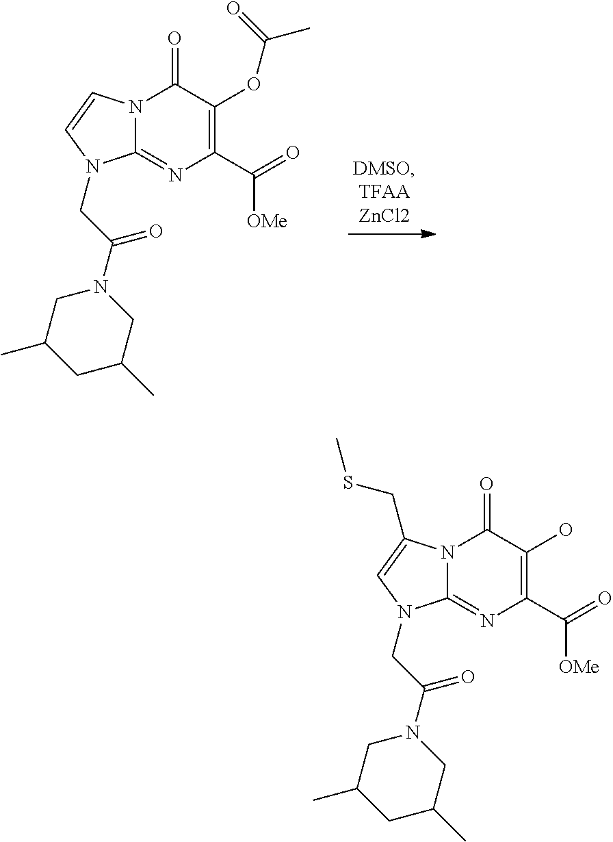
N12C(=NC(C(=O)[OMe])=C(OC(=O)C)C1=O)N(CC(N1CC(C)CC(C)C1)=O)C=C2.N12C(=NC(C(=O)[OMe])=C(O)C1=O)N(CC(N1CC(C)CC(C)C1)=O)C=C2CSC
